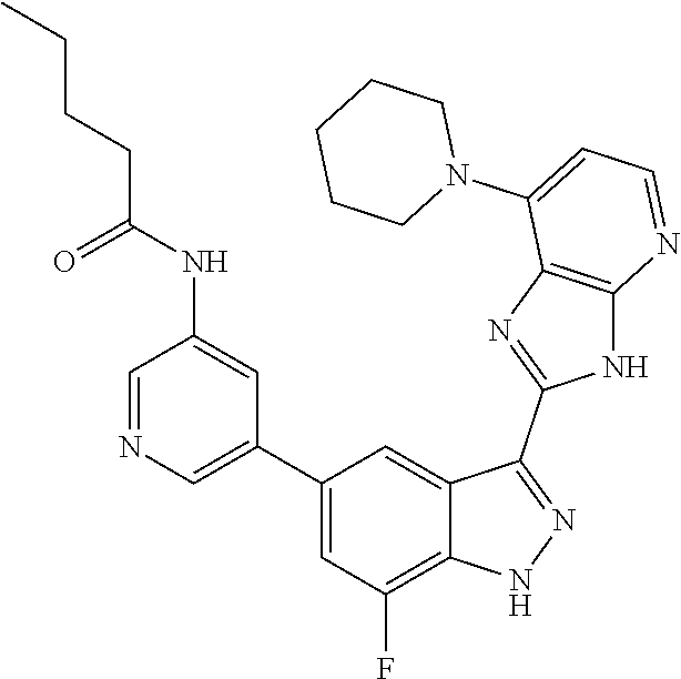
C1=NC=C(C2=CC(F)=C3C(=C2)C(C2=NC4=C(N2)N=CC=C4N2CCCCC2)=NN3)C=C1NC(CCCC)=O
